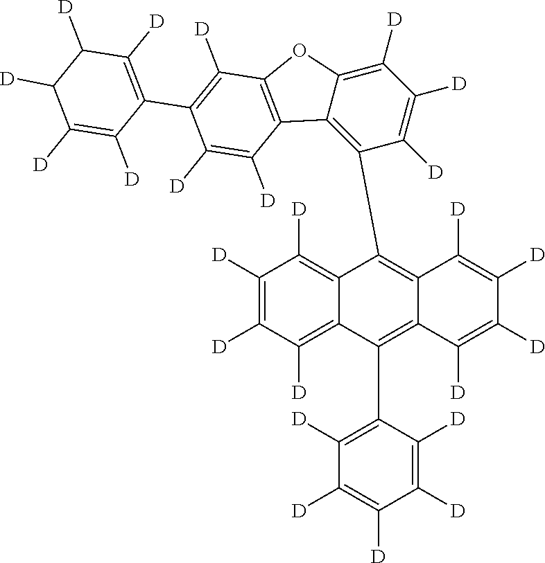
C1(C2=C3C(=C(C4=C([D])C([D])=C([D])C([D])=C4[D])C4=C([D])C([D])=C([D])C([D])=C24)C([D])=C([D])C([D])=C3[D])=C2C(=C([D])C([D])=C1[D])OC1=C2C([D])=C([D])C(C2=C([D])C([D])C([D])C([D])=C2[D])=C1[D]
